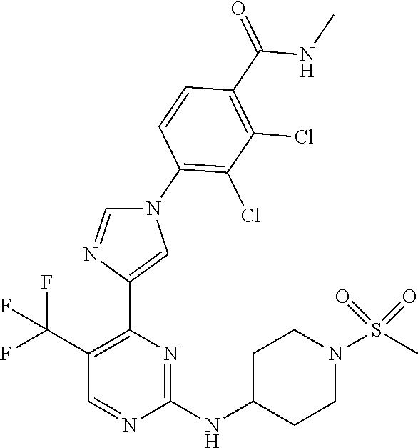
C1C(NC2=NC(C3=CN(C4=C(Cl)C(Cl)=C(C(NC)=O)C=C4)C=N3)=C(C(F)(F)F)C=N2)CCN(S(C)(=O)=O)C1
